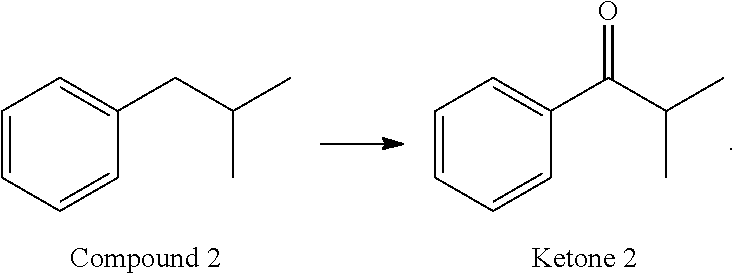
C1=CC=CC(C(C(C)C)=O)=C1.C1=CC=CC(CC(C)C)=C1
